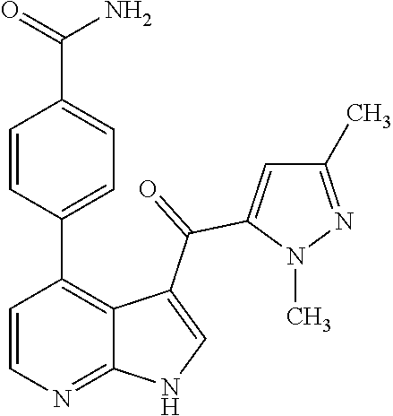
C1=CN=C2C(=C1C1=CC=C(C(=O)N)C=C1)C(C(=O)C1=CC(C)=NN1C)=CN2
